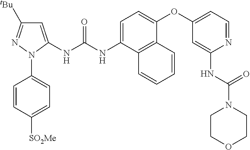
C1=CC([SO2Me])=CC=C1N1C(NC(NC2=CC=C(OC3=CC=NC(NC(N4CCOCC4)=O)=C3)C3=C2C=CC=C3)=O)=CC([tBu])=N1
